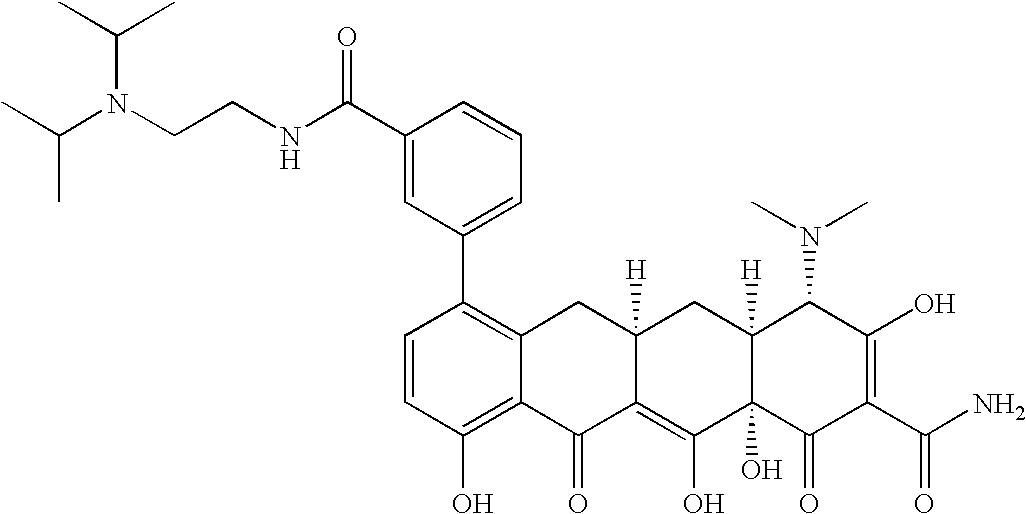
C1=CC(O)=C2C(=C1C1=CC=CC(C(NCCN(C(C)C)C(C)C)=O)=C1)CC1([H])C(=C(O)C3(O)C([H])(C1)C(N(C)C)C(O)=C(C(N)=O)C3=O)C2=O
